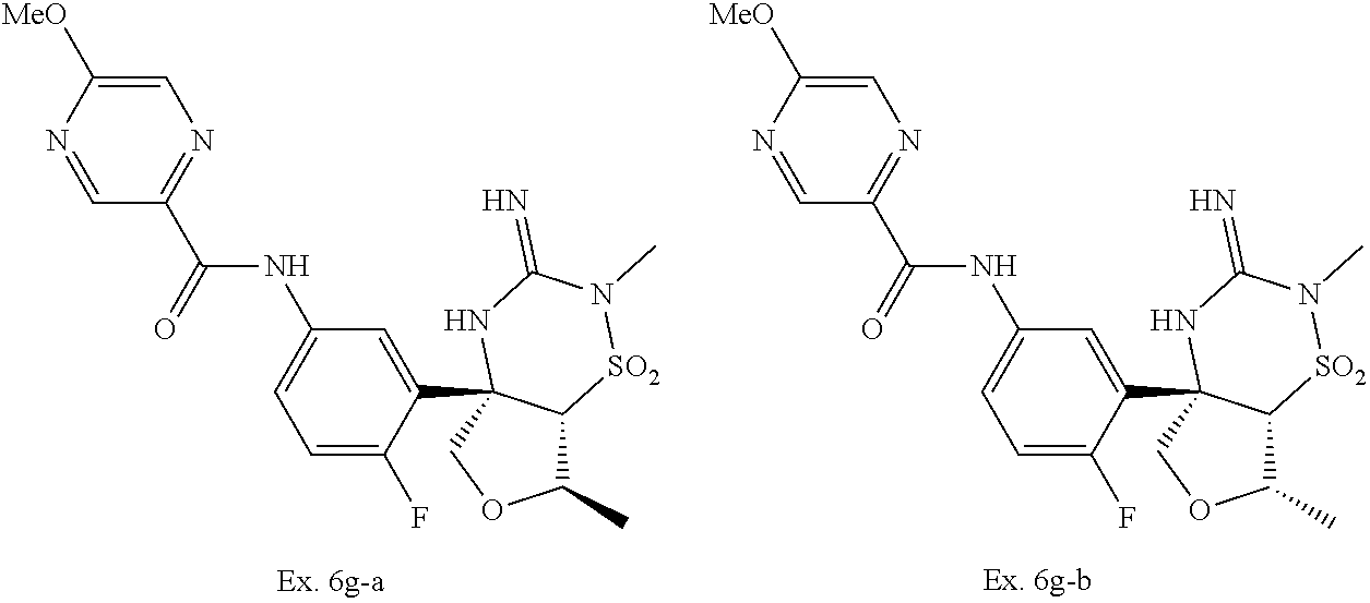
C1(NC(C2=NC=C([MeO])N=C2)=O)=CC=C(F)C(C23C(C(C)OC2)[SO2]N(C)C(=N)N3)=C1.C1(C23C(C(C)OC2)[SO2]N(C)C(=N)N3)=CC(NC(C2=NC=C([MeO])N=C2)=O)=CC=C1F
